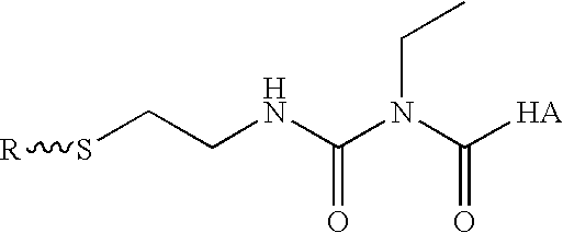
[R]SCCNC(=O)N(C(=O)[HA])CC
